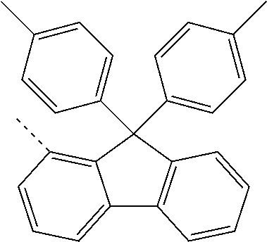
C12=CC=CC(C)=C1C(C1=CC=C(C)C=C1)(C1=CC=C(C)C=C1)C1=C2C=CC=C1
